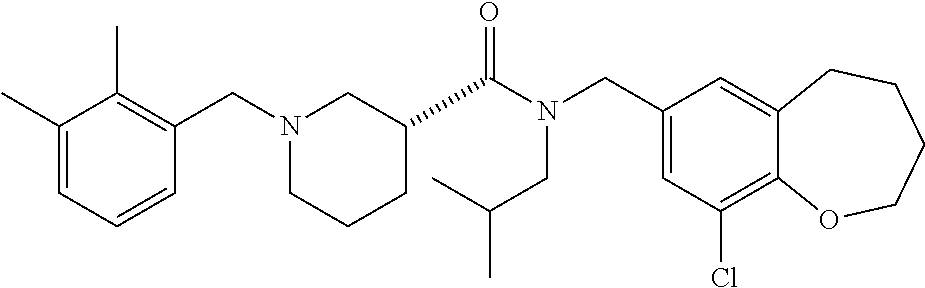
C1(CN(C(=O)C2CCCN(CC3=C(C)C(C)=CC=C3)C2)CC(C)C)=CC(Cl)=C2C(=C1)CCCCO2
